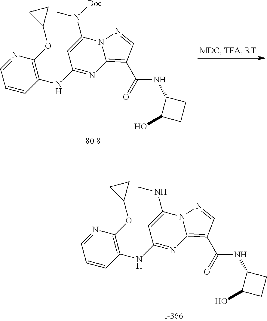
C1(NC2=NC3=C(C(NC4C(O)CC4)=O)C=NN3C(N([Boc])C)=C2)=C(OC2CC2)N=CC=C1.C1(NC2=NC3=C(C(NC4C(O)CC4)=O)C=NN3C(NC)=C2)=C(OC2CC2)N=CC=C1
